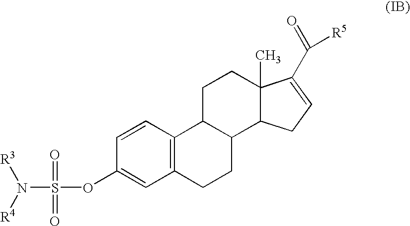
N(S(OC1=CC2=C(C=C1)C1C(CC2)C2C(C)(CC1)C(C(=O)[R5])=CC2)(=O)=O)([R4])[R3]
